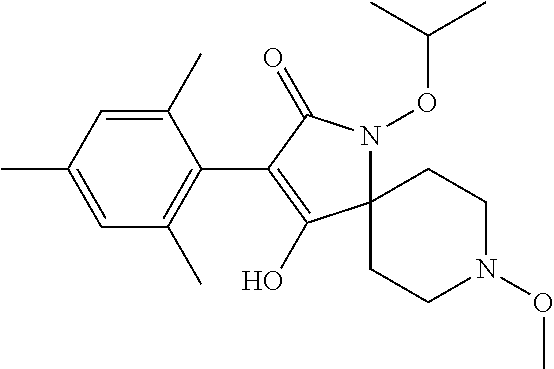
C12(N(OC(C)C)C(=O)C(C3=C(C)C=C(C)C=C3C)=C1O)CCN(OC)CC2
